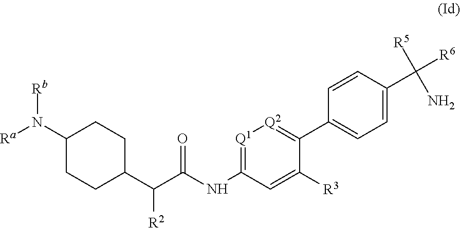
[Q1]1=C(NC(C(C2CCC(N([Ra])[Rb])CC2)[R2])=O)C=C([R3])C(C2=CC=C(C([R6])([R5])N)C=C2)=[Q2]1
